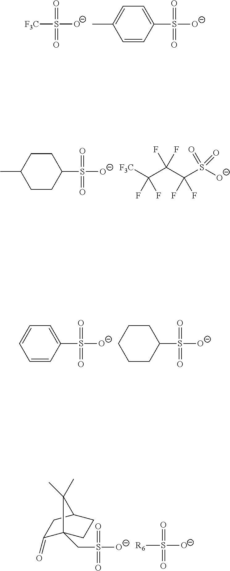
C1=C(S([O-])(=O)=O)C=CC(C)=C1.[F3C]S([O-])(=O)=O.C1CC(C)CCC1S([O-])(=O)=O.[F3C]C(C(C(S([O-])(=O)=O)(F)F)(F)F)(F)F.C1=C(S([O-])(=O)=O)C=CC=C1.C1CCCCC1S([O-])(=O)=O.C1(=O)C2(CS(=O)(=O)[O-])CCC(C1)C2(C)C.[R6]S([O-])(=O)=O
